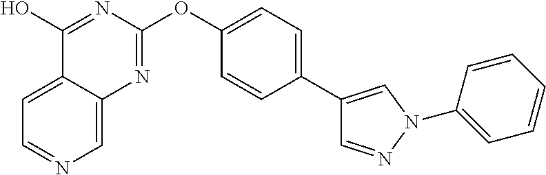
C1=C2C(=CN=C1)N=C(OC1=CC=C(C3=CN(C4=CC=CC=C4)N=C3)C=C1)N=C2O
